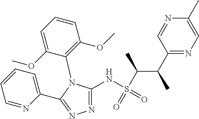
C1=CC=NC(C2=NN=C(NS(C(C(C3=NC=C(C)N=C3)C)C)(=O)=O)N2C2=C(OC)C=CC=C2OC)=C1
